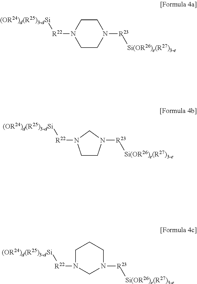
C1CN([R22][(OR24)d(R25)3-dSi])CCN1[R23][Si(OR26)e(R27)3-e].C1CN([R23][Si(OR26)e(R27)3-e])CN1[R22][(OR24)d(R25)3-dSi].C1N([R22][(OR24)d(R25)3-dSi])CN([R23][Si(OR26)e(R27)3-e])CC1
